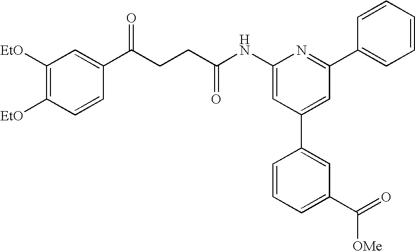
C1([EtO])=C([EtO])C=CC(C(CCC(NC2=CC(C3=CC(C(=O)[OMe])=CC=C3)=CC(C3=CC=CC=C3)=N2)=O)=O)=C1
